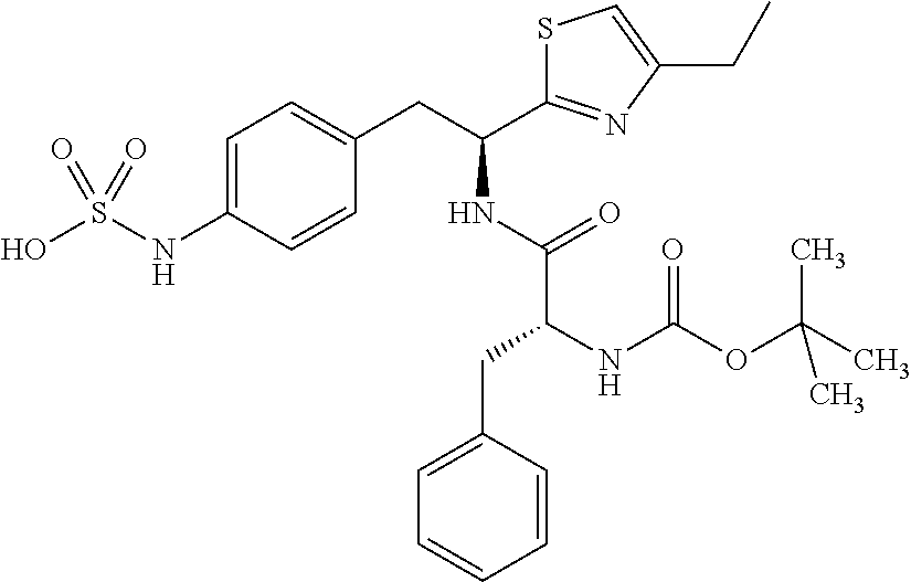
C1=C(NS(O)(=O)=O)C=CC(CC(C2=NC(CC)=CS2)NC(=O)C(CC2=CC=CC=C2)NC(OC(C)(C)C)=O)=C1
